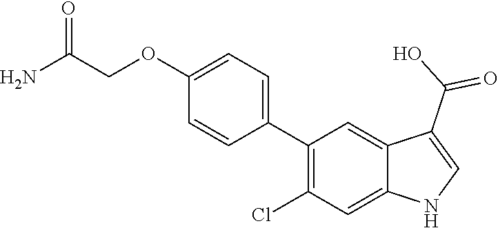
C1=CC(C2=C(Cl)C=C3C(=C2)C(C(O)=O)=CN3)=CC=C1OCC(N)=O
